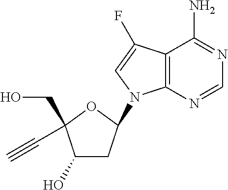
C12=C(N=CN=C1N)N(C1CC(O)C(CO)(C#C)O1)C=C2F
